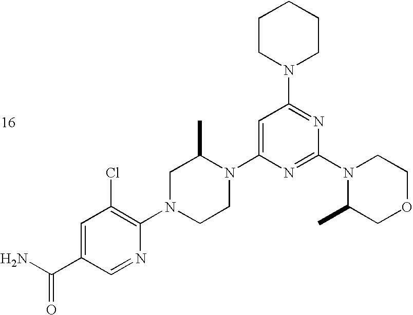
C1=C(C(N)=O)C=NC(N2CCN(C3=CC(N4CCCCC4)=NC(N4C(C)COCC4)=N3)C(C)C2)=C1Cl
